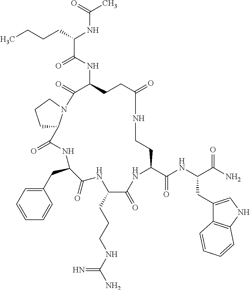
C1(CC2=CC=CC=C2)C(=O)NC(CCCNC(N)=N)C(=O)NC(C(NC(C(N)=O)CC2=CNC3=C2C=CC=C3)=O)CCNC(=O)CCC(NC(C(CCCC)NC(C)=O)=O)C(=O)N2CCCC2C(=O)N1
